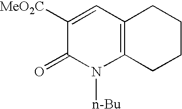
C12=C(CCCC1)N([n-Bu])C(=O)C([MeO2C])=C2
